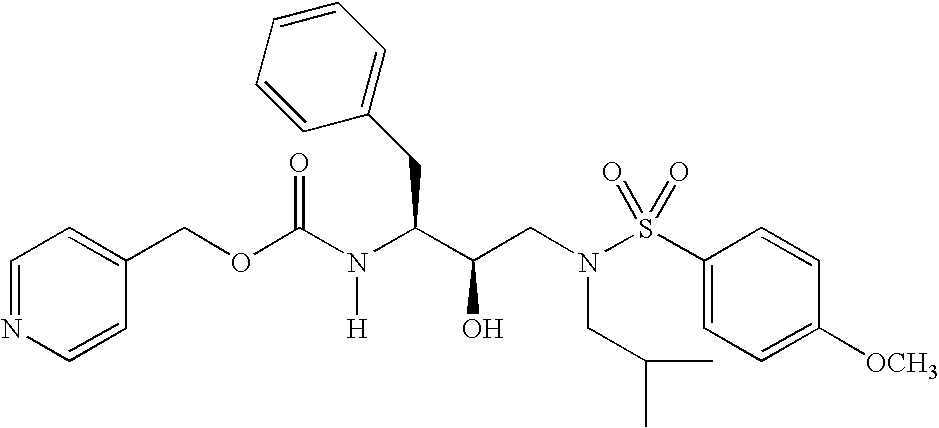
C(OC(N(C(C(CN(S(C1=CC=C([OCH3])C=C1)(=O)=O)CC(C)C)O)CC1=CC=CC=C1)[H])=O)C1=CC=NC=C1
